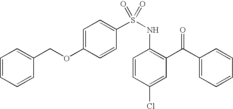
O(C1=CC=C(S(NC2=C(C(C3=CC=CC=C3)=O)C=C(Cl)C=C2)(=O)=O)C=C1)CC1=CC=CC=C1
